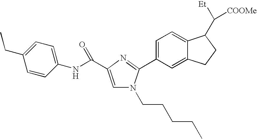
C1(C2=NC(C(NC3=CC=C(CC)C=C3)=O)=CN2CCCCC)=CC=C2C(=C1)CCC2C([Et])[COOMe]
